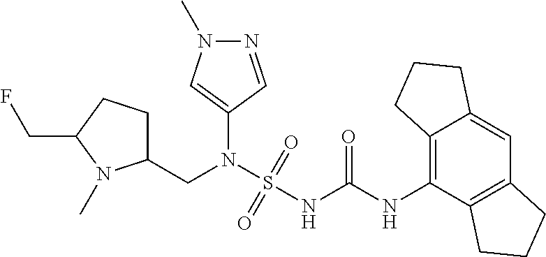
C1(N(S(NC(NC2=C3C(=CC4=C2CCC4)CCC3)=O)(=O)=O)CC2CCC(CF)N2C)=CN(C)N=C1
